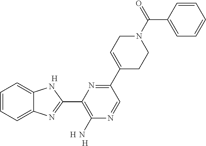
C1=CC=C2C(=C1)NC(C1=C(N)N=CC(C3=CCN(C(C4=CC=CC=C4)=O)CC3)=N1)=N2.[H].[H].[H]
